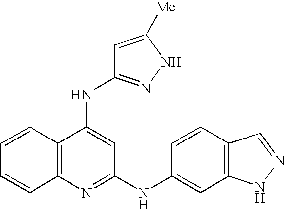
N(C1=CC(NC2=CC3=C(C=C2)C=NN3)=NC2=C1C=CC=C2)C1=NNC([Me])=C1
